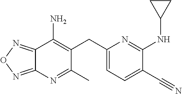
C12=NON=C1N=C(C)C(CC1=CC=C(C#N)C(NC3CC3)=N1)=C2N
